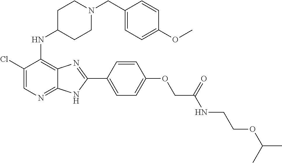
C1(Cl)=CN=C2C(=C1NC1CCN(CC3=CC=C(OC)C=C3)CC1)N=C(C1=CC=C(OCC(NCCOC(C)C)=O)C=C1)N2
